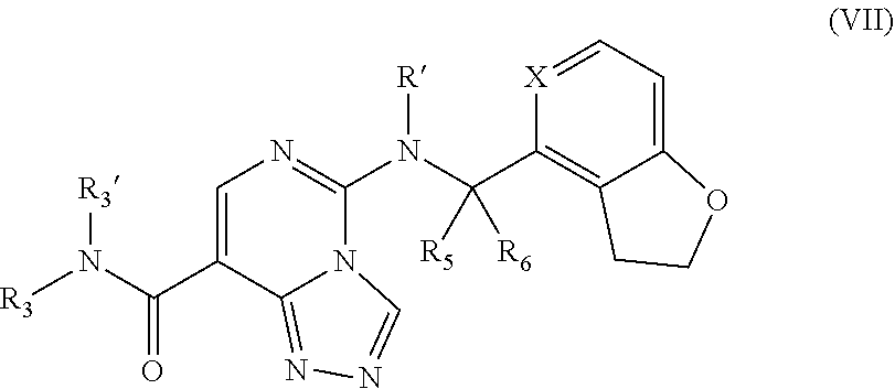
[R3]N(C(C1=CN=C(N(C(C2=C3C(=CC=[X]2)OCC3)([R5])[R6])[R])N2C1=NN=C2)=O)[R3]
